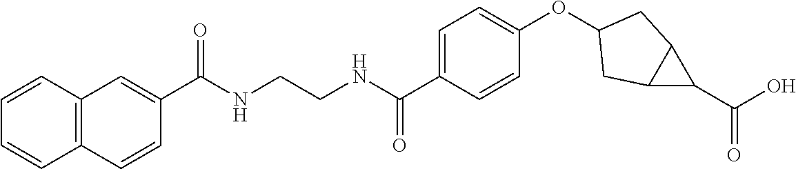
C1=CC(C(NCCNC(C2=CC3=C(C=C2)C=CC=C3)=O)=O)=CC=C1OC1CC2C(C2C(O)=O)C1
